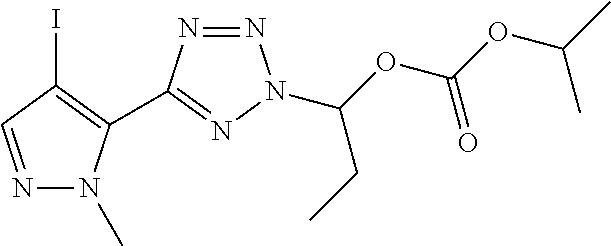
N1=CC(I)=C(C2=NN(C(OC(OC(C)C)=O)CC)N=N2)N1C
